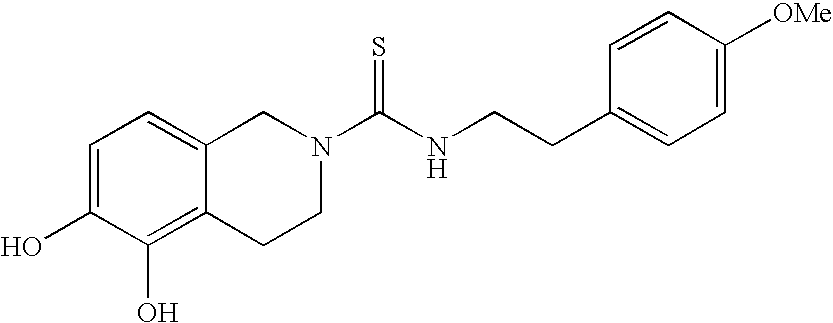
C1=C(O)C(O)=C2C(=C1)CN(C(NCCC1=CC=C([OMe])C=C1)=S)CC2
